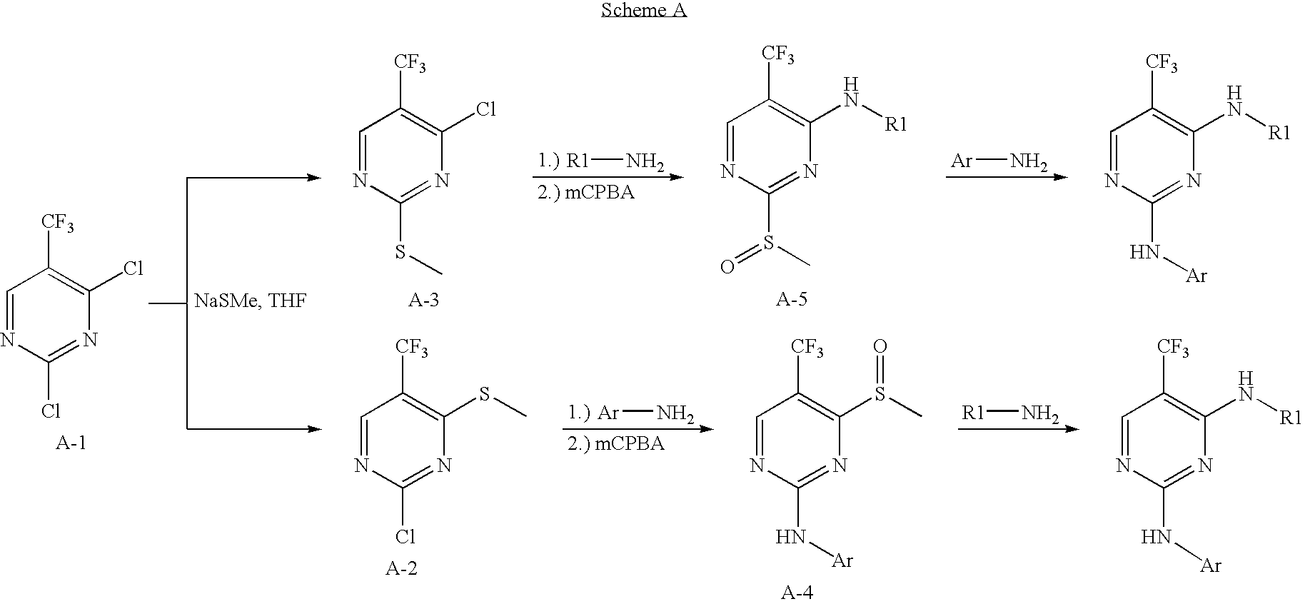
C1=NC(Cl)=NC(Cl)=C1[CF3].C1=NC(SC)=NC(Cl)=C1[CF3].[R1]N.[Ar]N.[Ar]N.[R1]N.C1=NC(Cl)=NC(SC)=C1[CF3].C1=NC(S(C)=O)=NC(N[R1])=C1[CF3].C1=NC(N[Ar])=NC(S(C)=O)=C1[CF3].C1=NC(N[Ar])=NC(N[R1])=C1[CF3].C1=NC(N[Ar])=NC(N[R1])=C1[CF3]
